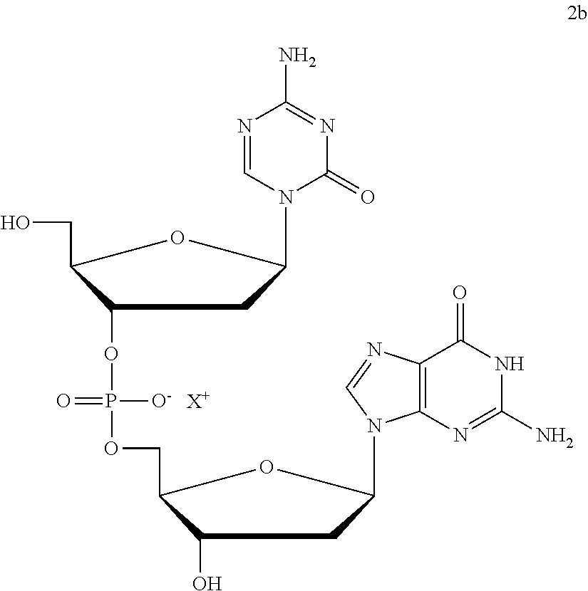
[X+].C1(OP([O-])(=O)OCC2C(O)CC(N3C4=C(N=C3)C(=O)NC(N)=N4)O2)C(CO)OC(N2C(=O)N=C(N)N=C2)C1
